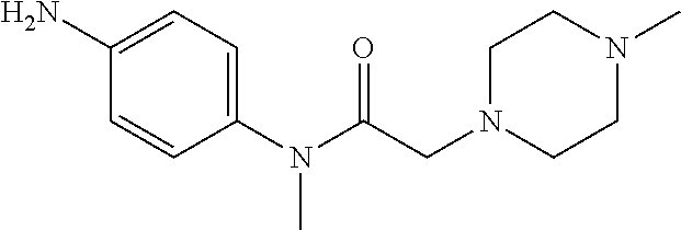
C1(N(C(=O)CN2CCN(C)CC2)C)=CC=C(N)C=C1
